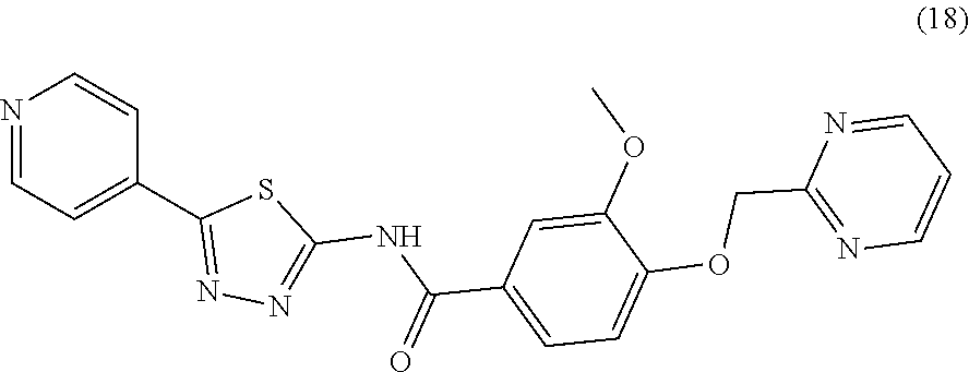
N1=CC=C(C2=NN=C(NC(C3=CC=C(OCC4=NC=CC=N4)C(OC)=C3)=O)S2)C=C1
